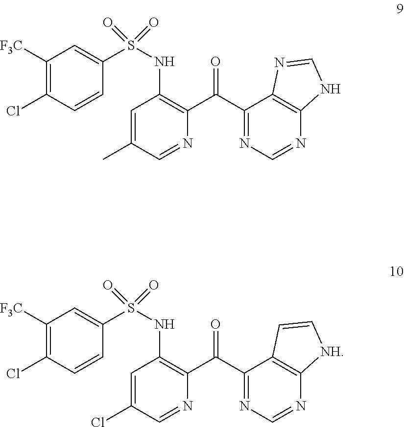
C1([F3C])=C(Cl)C=CC(S(NC2=C(C(C3=NC=NC4=C3N=CN4)=O)N=CC(C)=C2)(=O)=O)=C1.C1([F3C])=C(Cl)C=CC(S(NC2=C(C(C3=NC=NC4=C3C=C[NH]4)=O)N=CC(Cl)=C2)(=O)=O)=C1
